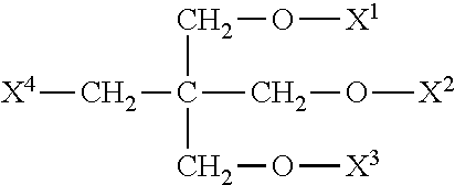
[X4]CC(CO[X2])(CO[X3])CO[X1]
